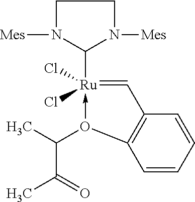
C1N([Mes])C([Ru]2(Cl)(Cl)-O(C(C)C(=O)C)C3=C(C=2)C=CC=C3)N([Mes])C1
